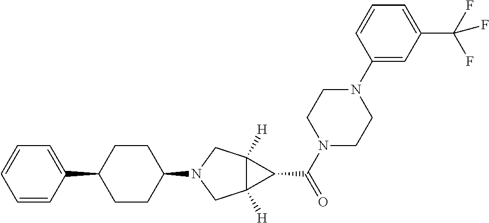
C1(C2CCC(N3CC4([H])C([H])(C3)C4C(=O)N3CCN(C4=CC(C(F)(F)F)=CC=C4)CC3)CC2)=CC=CC=C1
